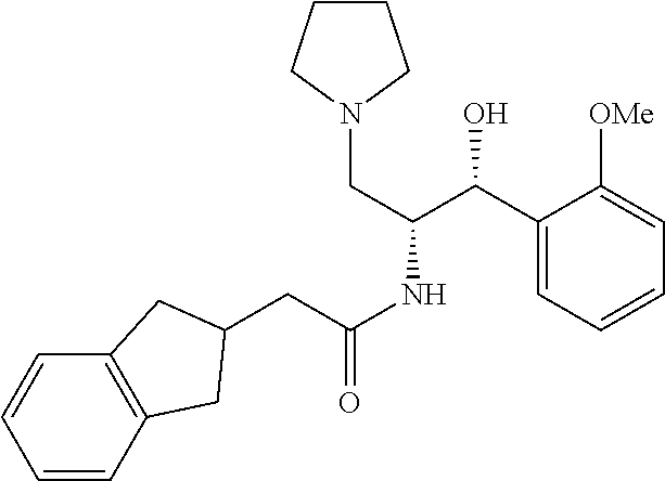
C1=CC2=C(C=C1)CC(CC(=O)NC(CN1CCCC1)C(O)C1=CC=CC=C1[OMe])C2
